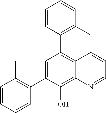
C1(C2=CC(C3=C(C)C=CC=C3)=C3C(=C2O)N=CC=C3)=C(C)C=CC=C1
